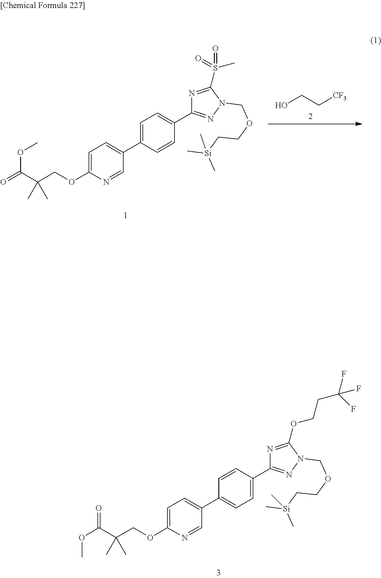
C1=C(OCC(C(=O)OC)(C)C)N=CC(C2=CC=C(C3=NN(COCC[Si](C)(C)C)C(S(C)(=O)=O)=N3)C=C2)=C1.C(C[CF3])O.C1=C(OCC(C(OC)=O)(C)C)N=CC(C2=CC=C(C3=NN(COCC[Si](C)(C)C)C(OCCC(F)(F)F)=N3)C=C2)=C1
